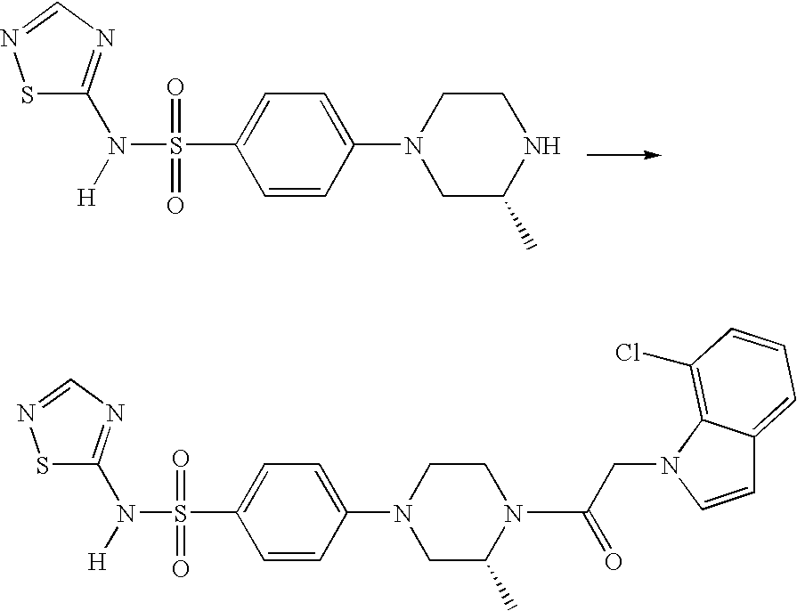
S1C(N([H])S(C2=CC=C(N3CC(C)NCC3)C=C2)(=O)=O)=NC=N1.S1C(N([H])S(C2=CC=C(N3CC(C)N(C(CN4C5=C(Cl)C=CC=C5C=C4)=O)CC3)C=C2)(=O)=O)=NC=N1
